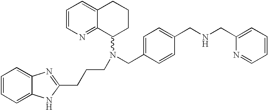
C1=CC(CNCC2=CC=CC=N2)=CC=C1CN(C1CCCC2=CC=CN=C12)CCCC1=NC2=CC=CC=C2N1
